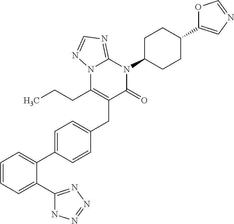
C1=CC=C(C2=NN=NN2)C(C2=CC=C(CC3=C(CCC)N4C(=NC=N4)N(C4CCC(C5=CN=CO5)CC4)C3=O)C=C2)=C1
